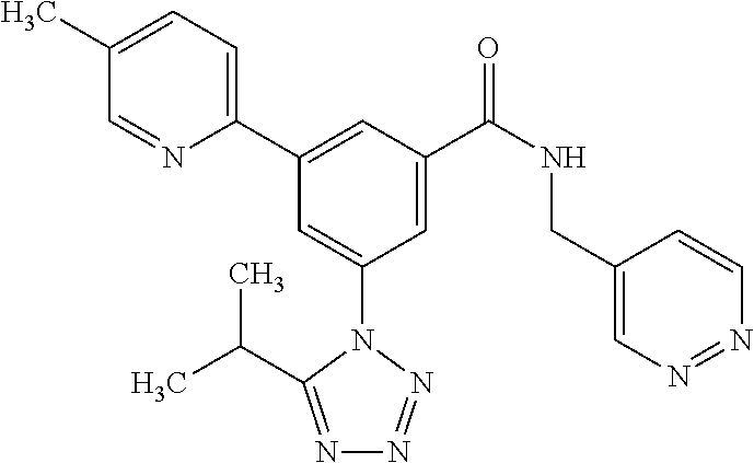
C1(C)=CC=C(C2=CC(C(NCC3=CN=NC=C3)=O)=CC(N3C(C(C)C)=NN=N3)=C2)N=C1
